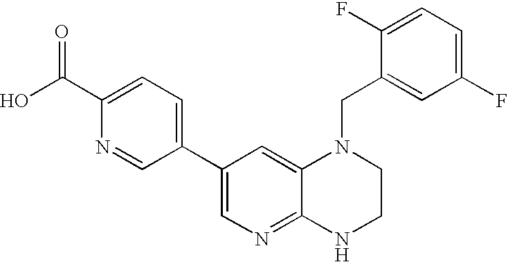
OC(C1=CC=C(C2=CN=C3C(=C2)N(CC2=CC(F)=CC=C2F)CCN3)C=N1)=O
